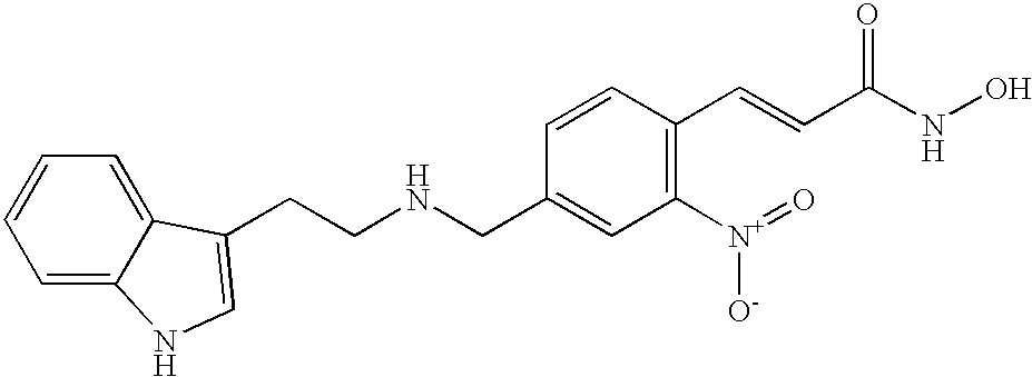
C1=CC=C2C(=C1)C(CCNCC1=CC([N+](=O)[O-])=C(C=CC(NO)=O)C=C1)=CN2
